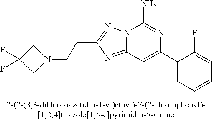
N12C(=NC(CCN3CC(F)(F)C3)=N1)C=C(C1=CC=CC=C1F)N=C2N
